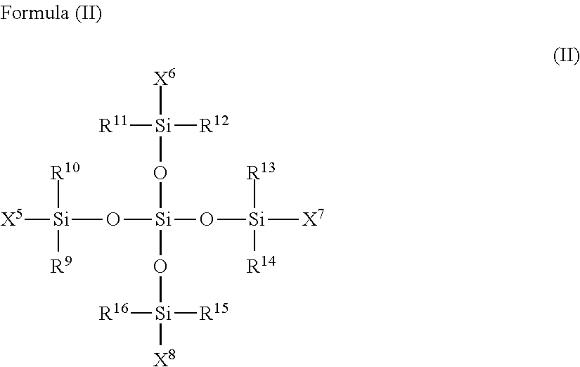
[X6][Si]([R11])([R12])O[Si](O[Si]([X5])([R10])[R9])(O[Si]([R13])([R14])[X7])O[Si]([X8])([R16])[R15]
